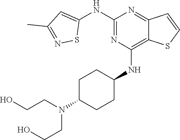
C1(NC2=CC(C)=NS2)=NC(NC2CCC(N(CCO)CCO)CC2)=C2C(=N1)C=CS2
